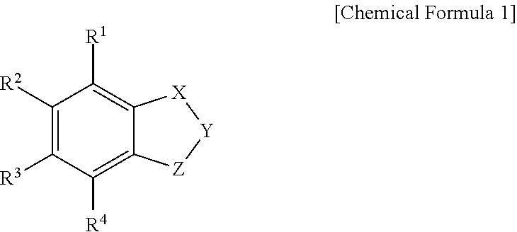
C1([R2])=C([R3])C([R4])=C2C(=C1[R1])[X][Y][Z]2
